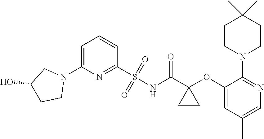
C1(S(NC(C2(OC3=CC(C)=CN=C3N3CCC(C)(C)CC3)CC2)=O)(=O)=O)=NC(N2CC(O)CC2)=CC=C1
